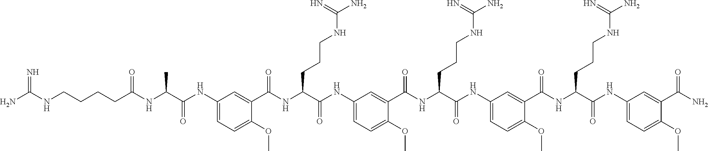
C1(NC(C(NC(CCCCNC(N)=N)=O)C)=O)=CC=C(OC)C(C(NC(C(NC2=CC=C(OC)C(C(NC(C(NC3=CC=C(OC)C(C(NC(C(NC4=CC=C(OC)C(C(N)=O)=C4)=O)CCCNC(N)=N)=O)=C3)=O)CCCNC(N)=N)=O)=C2)=O)CCCNC(N)=N)=O)=C1
